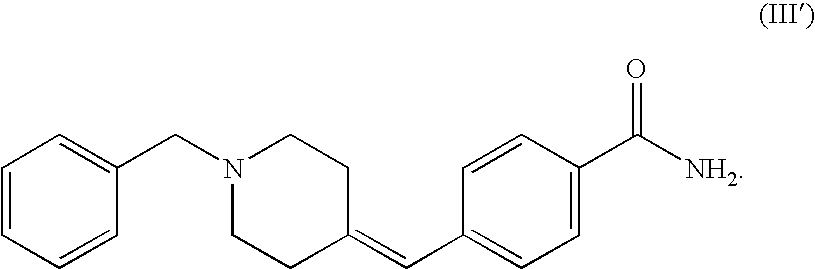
C1=CC=CC(CN2CCC(=CC3=CC=C(C([NH2])=O)C=C3)CC2)=C1
